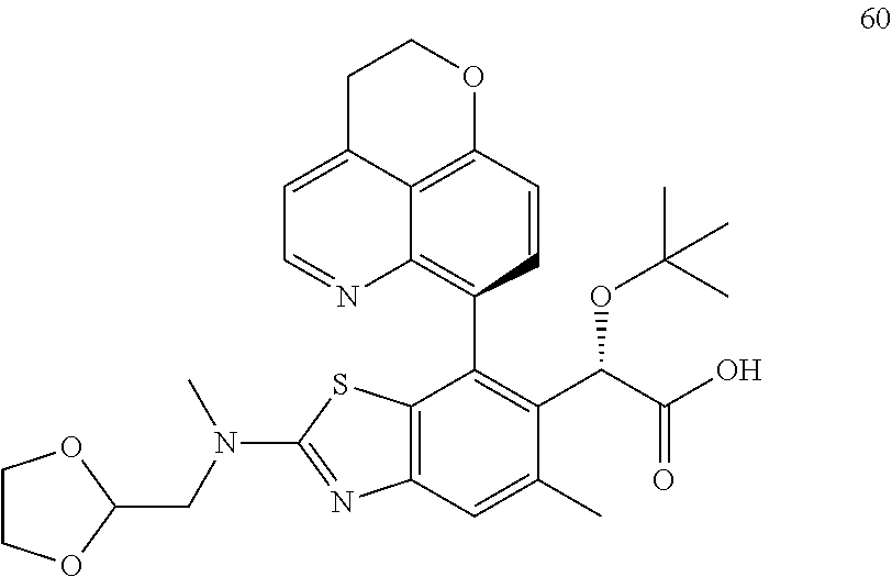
C1C2=CC=NC3=C(C4=C(C(OC(C)(C)C)C(=O)O)C(C)=CC5=C4SC(N(C)CC4OCCO4)=N5)C=CC(=C23)OC1
